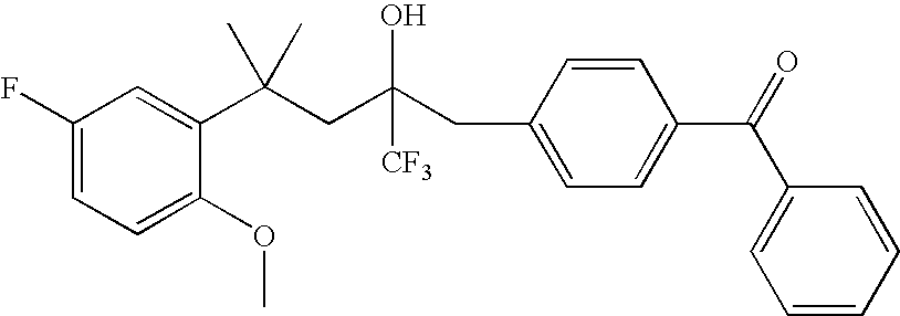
C1=C(OC)C(C(CC(CC2=CC=C(C(C3=CC=CC=C3)=O)C=C2)([CF3])O)(C)C)=CC(F)=C1
